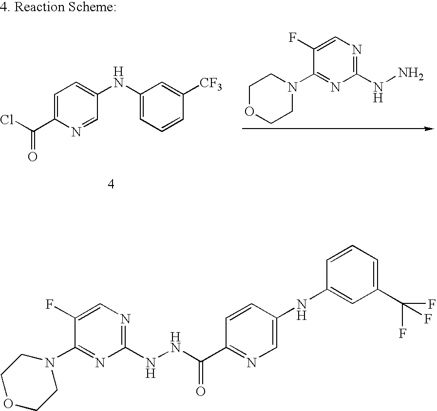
ClC(C1=CC=C(NC2=CC=CC([CF3])=C2)C=N1)=O.C1OCCN(C2=NC(NN)=NC=C2F)C1.N1=C(NNC(C2=NC=C(NC3=CC(C(F)(F)F)=CC=C3)C=C2)=O)N=C(N2CCOCC2)C(F)=C1
